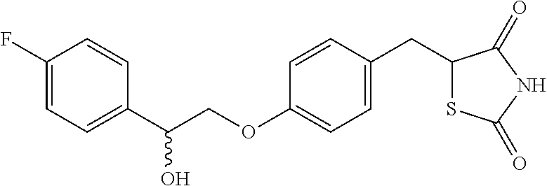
C1(F)=CC=C(C(COC2=CC=C(CC3SC(=O)NC3=O)C=C2)O)C=C1
